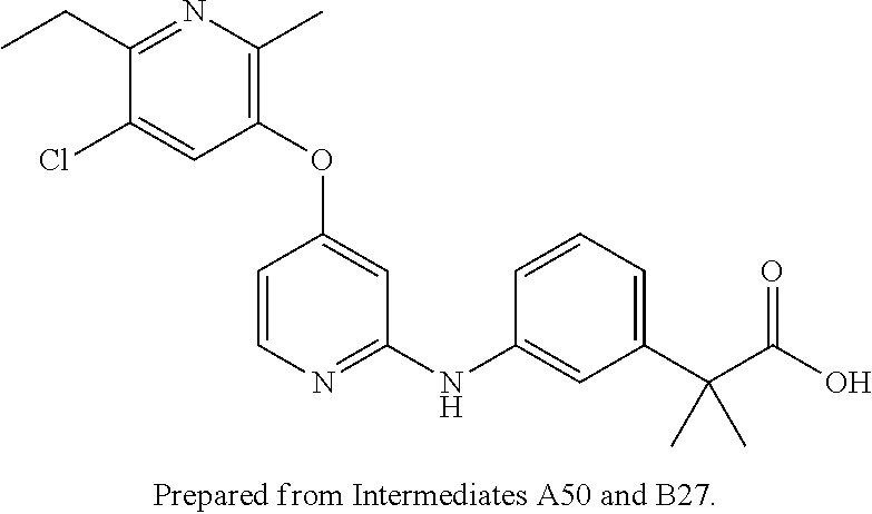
C1(OC2=CC(NC3=CC(C(C(O)=O)(C)C)=CC=C3)=NC=C2)=C(C)N=C(CC)C(Cl)=C1
